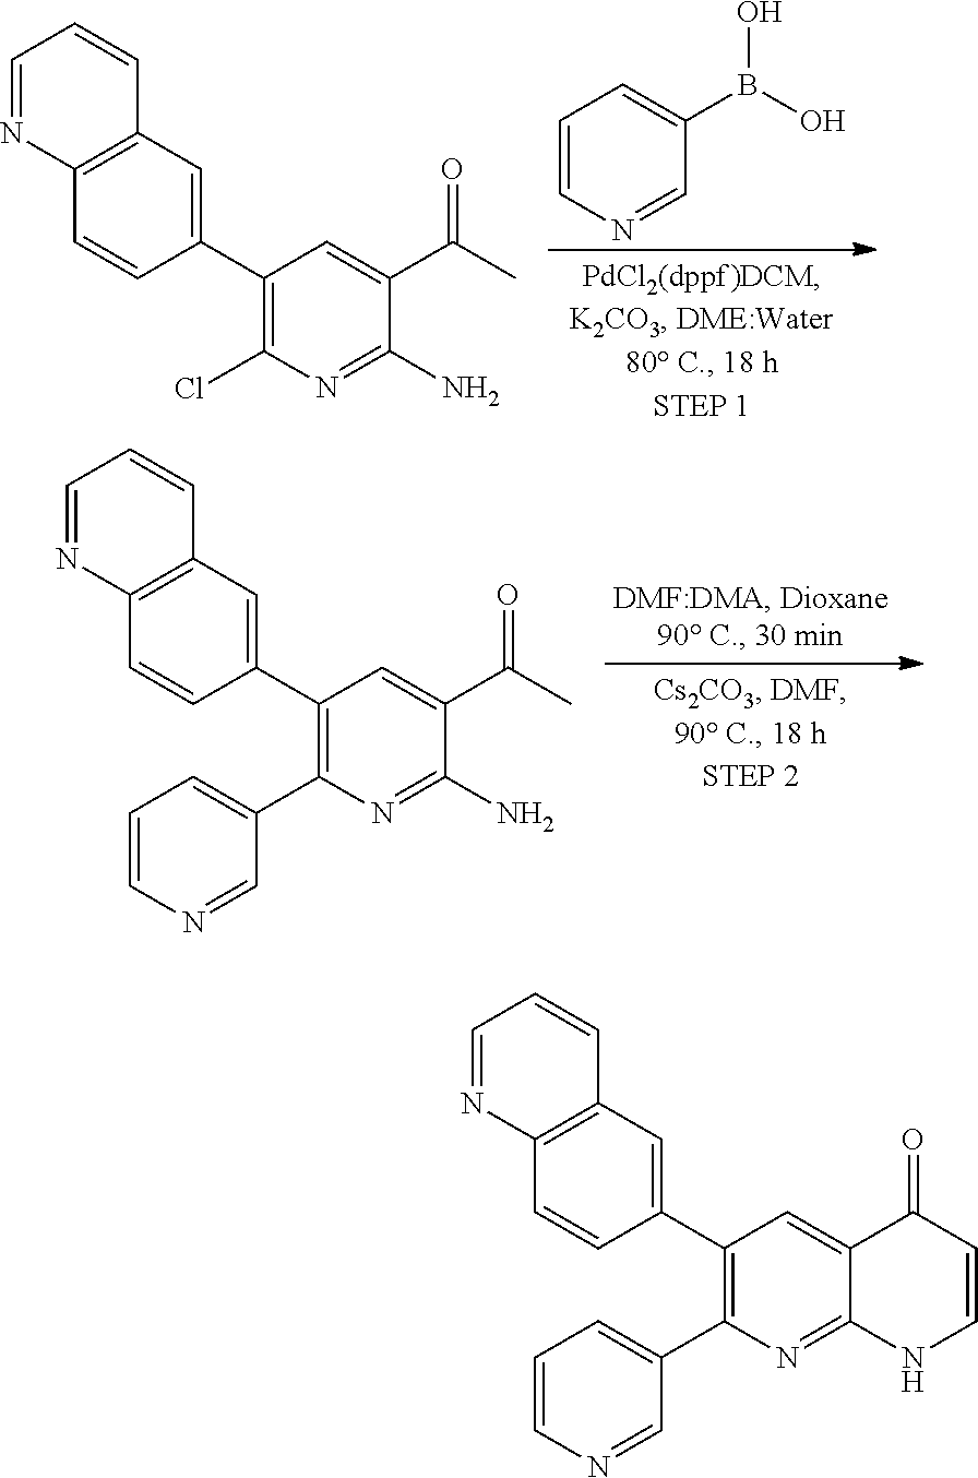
C1=CN=CC(B(O)O)=C1.C1(C2=C(Cl)N=C(N)C(C(C)=O)=C2)=CC2=C(C=C1)N=CC=C2.C1(C2=C(C3=CC=CN=C3)N=C(N)C(C(C)=O)=C2)=CC2=C(C=C1)N=CC=C2.C1(C2=C(C3=CC=CN=C3)N=C3C(=C2)C(=O)C=CN3)=CC2=C(C=C1)N=CC=C2
